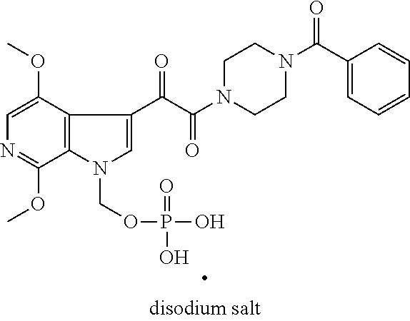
C1=C(OC)C2=C(C(OC)=N1)N(COP(O)(=O)O)C=C2C(C(N1CCN(C(C2=CC=CC=C2)=O)CC1)=O)=O
